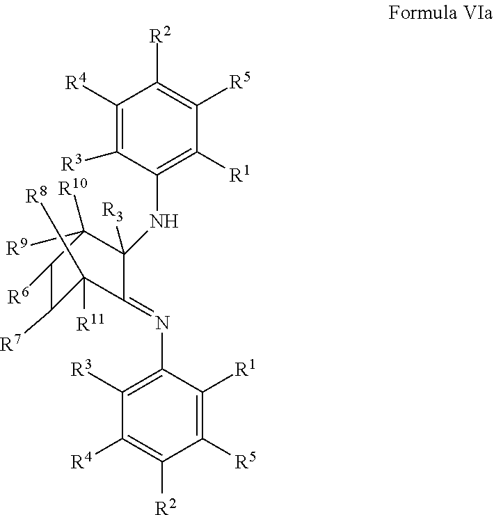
C1([R4])=C([R3])C(NC2([R3])C(=NC3=C([R3])C([R4])=C([R2])C([R5])=C3[R1])C([R11])([R8])C([R7])C([R6])C2([R10])[R9])=C([R1])C([R5])=C1[R2]
